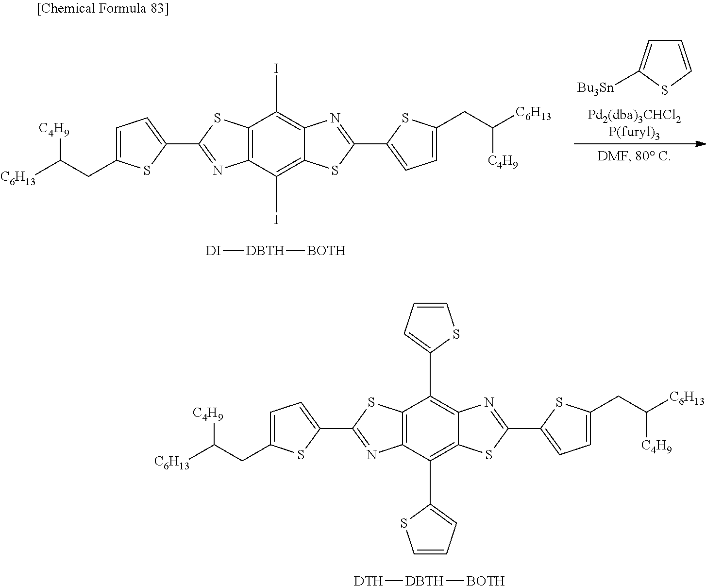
C12=C(C(I)=C3C(=C1I)N=C(C1=CC=C(CC([C4H9])[C6H13])S1)S3)N=C(C1=CC=C(CC([C6H13])[C4H9])S1)S2.[DBTH]([BOTH])[DI].C1=CSC([Bu3Sn])=C1.[DBTH]([BOTH])[DTH].C12=C(C(C3=CC=CS3)=C3C(=C1C1=CC=CS1)N=C(C1=CC=C(CC([C4H9])[C6H13])S1)S3)N=C(C1=CC=C(CC([C6H13])[C4H9])S1)S2
